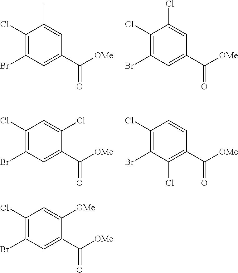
C1(Cl)=C(Br)C=C(C(=O)[OMe])C=C1C.C1(Cl)=C(Br)C=C(C(=O)[OMe])C=C1Cl.C1(Cl)=C(Br)C=C(C(=O)[OMe])C(Cl)=C1.C1(Cl)=C(Br)C(Cl)=C(C(=O)[OMe])C=C1.C1(Cl)=C(Br)C=C(C(=O)[OMe])C([OMe])=C1
